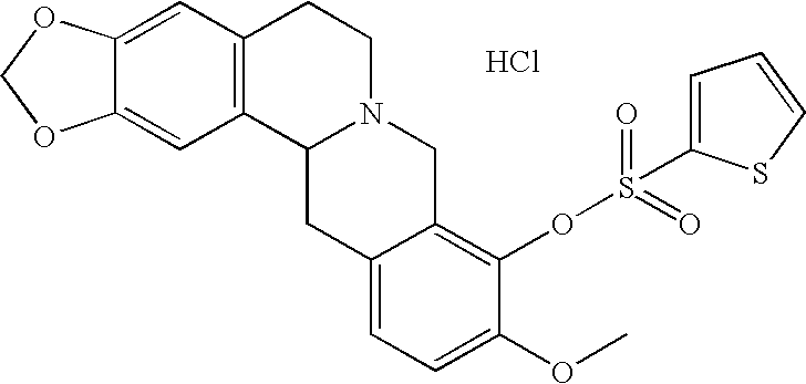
C12=CC3=C(C=C1OCO2)CCN1C3CC2=CC=C(OC)C(OS(C3=CC=CS3)(=O)=O)=C2C1.Cl
